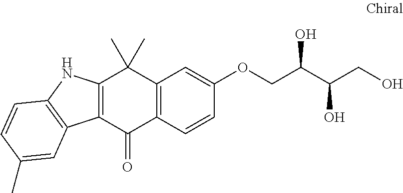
C12=C(C=CC(OCC(C(CO)O)O)=C1)C(=O)C1=C(C2(C)C)NC2=C1C=C(C)C=C2
